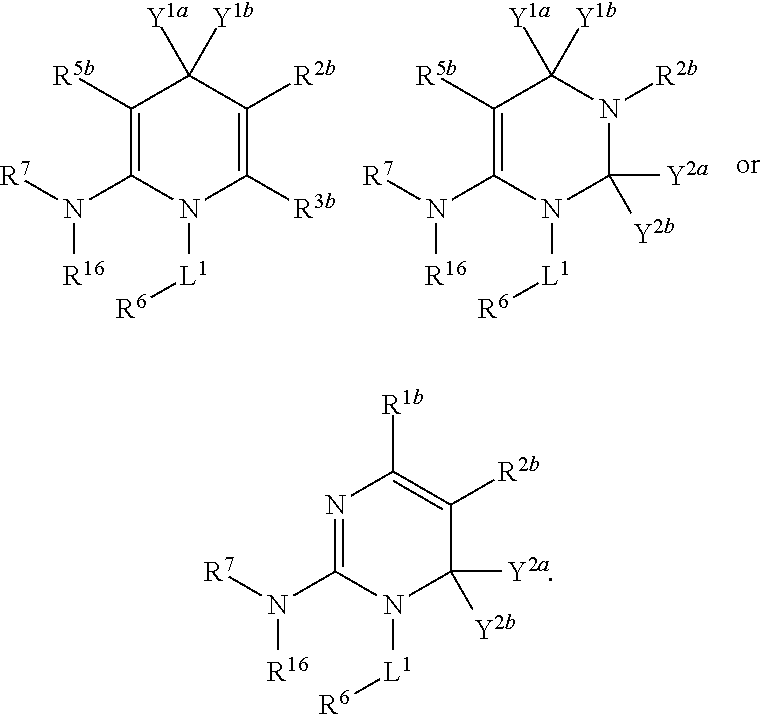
C1([R5b])=C(N([R7])[R16])N([L1][R6])C([R3b])=C([R2b])C1([Y1b])[Y1a].C1([R5b])=C(N([R7])[R16])N([L1][R6])C([Y2a])([Y2b])N([R2b])C1([Y1b])[Y1a].N1=C(N([R7])[R16])N([L1][R6])C([Y2a])([Y2b])C([R2b])=C1[R1b]
